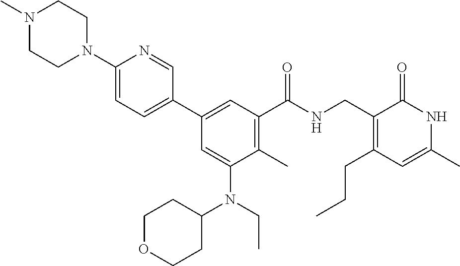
N1(C2=CC=C(C3=CC(C(NCC4=C(CCC)C=C(C)NC4=O)=O)=C(C)C(N(CC)C4CCOCC4)=C3)C=N2)CCN(C)CC1
